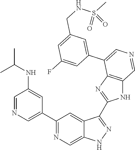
C1(C2=CN=CC(NC(C)C)=C2)=NC=C2C(=C1)C(C1=NC3=C(N1)C=NC=C3C1=CC(CNS(C)(=O)=O)=CC(F)=C1)=NN2
